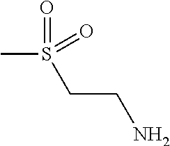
CS(CCN)(=O)=O
